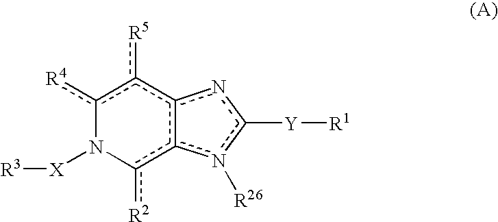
c1([R4])c([R5])c2c(c([R2])N1[X][R3])n([R26])c([Y][R1])n2
